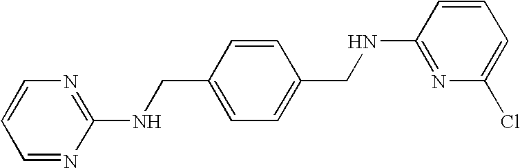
C1=CN=C(NCC2=CC=C(CNC3=NC(Cl)=CC=C3)C=C2)N=C1
